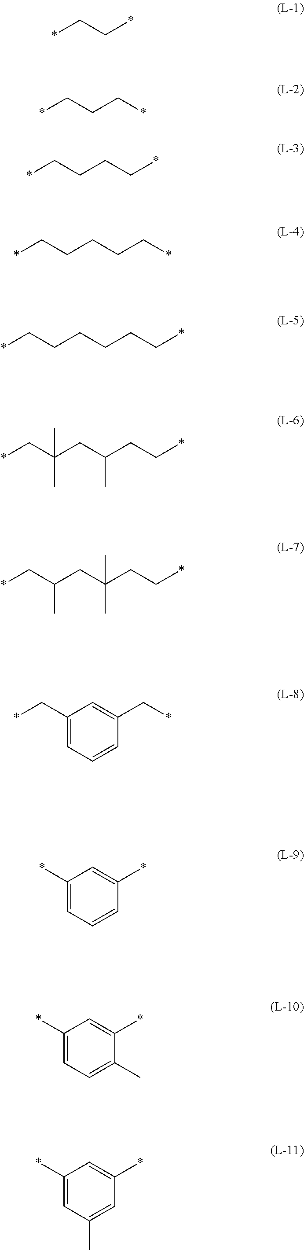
*CC*.*CCC*.*CCCC*.*CCCCC*.*CCCCCC*.*CC(CC(CC*)C)(C)C.*CC(CC(CC*)(C)C)C.C1(C*)=CC=CC(C*)=C1.C1(*)=CC=CC(*)=C1.C1(*)=CC=C(C)C(*)=C1.C1(*)=CC(C)=CC(*)=C1
